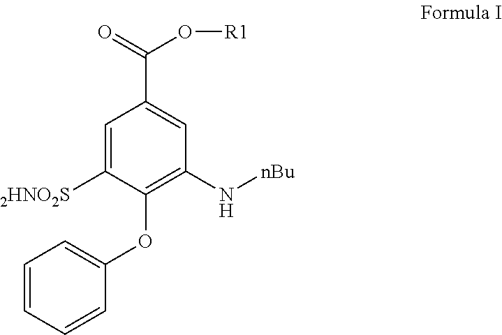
C1=C([2HNO2S])C(OC2=CC=CC=C2)=C(N[nBu])C=C1C(=O)O[R1]
